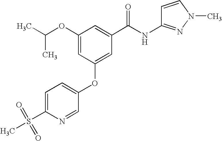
CC(C)OC1=CC(OC2=CC=C(S(=O)(=O)C)N=C2)=CC(C(NC2=NN(C)C=C2)=O)=C1
